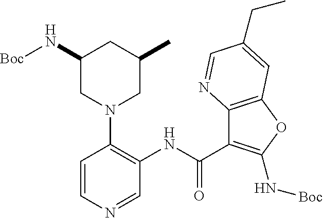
C(C1=C(N[Boc])OC2=C1N=CC(CC)=C2)(=O)NC1=C(N2CC(C)CC(N[Boc])C2)C=CN=C1
